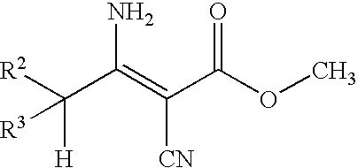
[R2]C(C(=C(C(OC)=O)[CN])N)([H])[R3]
